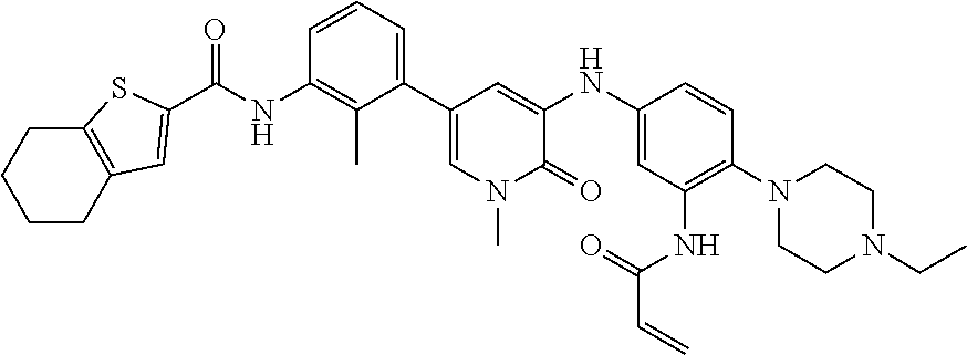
C(NC1=C(C)C(C2=CN(C)C(=O)C(NC3=CC(NC(=O)C=C)=C(N4CCN(CC)CC4)C=C3)=C2)=CC=C1)(=O)C1=CC2=C(CCCC2)S1
